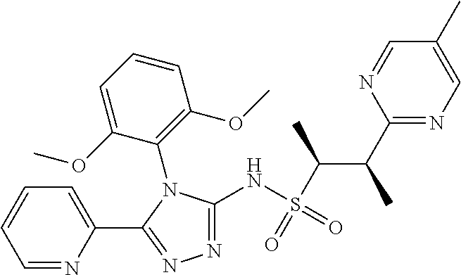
N1=C(NS(=O)(C(C)C(C)C2=NC=C(C)C=N2)=O)N(C2=C(OC)C=CC=C2OC)C(C2=CC=CC=N2)=N1
